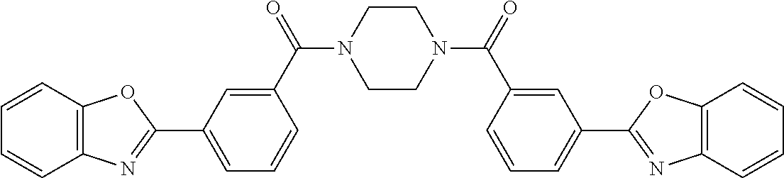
C1=CC2=C(C=C1)N=C(C1=CC=CC(C(=O)N3CCN(C(=O)C4=CC(C5=NC6=C(O5)C=CC=C6)=CC=C4)CC3)=C1)O2
